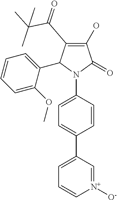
C1(O)=C(C(=O)C(C)(C)C)C(C2=CC=CC=C2OC)N(C2=CC=C(C3=CC=C[N+]([O-])=C3)C=C2)C1=O
